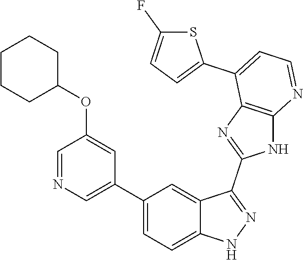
C1(C2=CC=C3C(=C2)C(C2=NC4=C(N2)N=CC=C4C2=CC=C(F)S2)=NN3)=CN=CC(OC2CCCCC2)=C1
